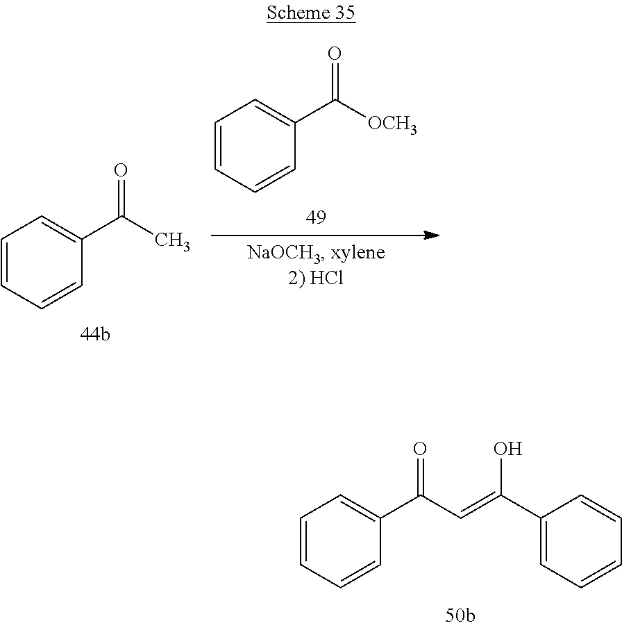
C1=CC=CC(C(C)=O)=C1.C1=CC=CC(C([OCH3])=O)=C1.C1=CC=CC(C(C=C(C2=CC=CC=C2)O)=O)=C1
